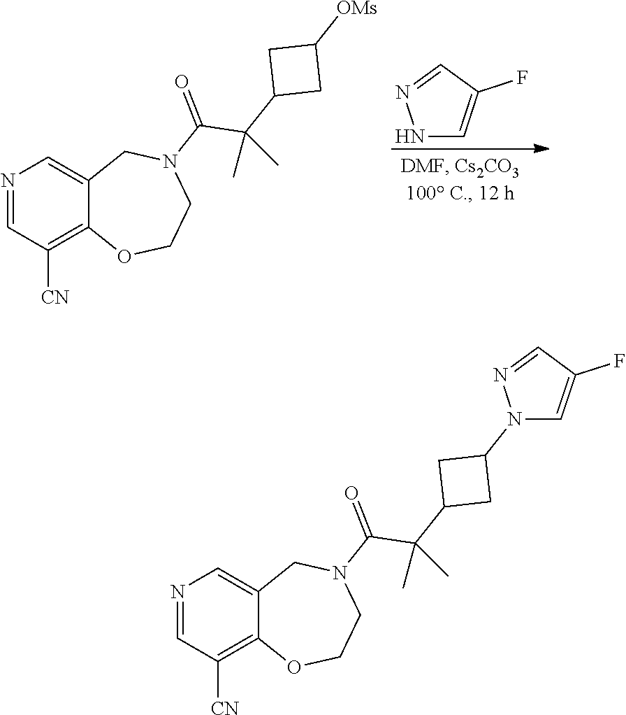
N1=CC(F)=CN1.N1=CC([CN])=C2C(=C1)CN(C(=O)C(C1CC([OMs])C1)(C)C)CCO2.N1=CC([CN])=C2C(=C1)CN(C(=O)C(C1CC(N3C=C(F)C=N3)C1)(C)C)CCO2
